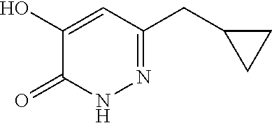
N1=C(CC2CC2)C=C(O)C(=O)N1
